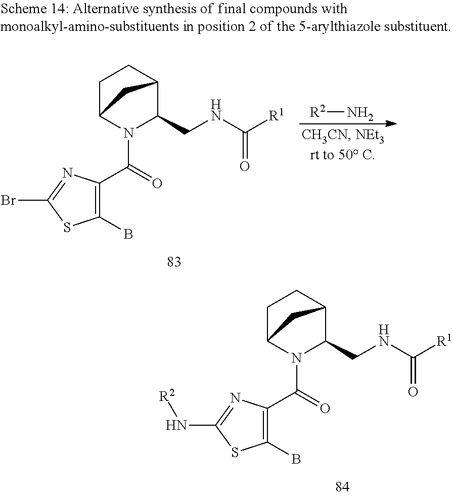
C1(B)=C(C(=O)N2C(CNC(=O)[R1])C3CCC2C3)N=C(Br)S1.[R2]N.C1(B)=C(C(=O)N2C(CNC(=O)[R1])C3CCC2C3)N=C(N[R2])S1
